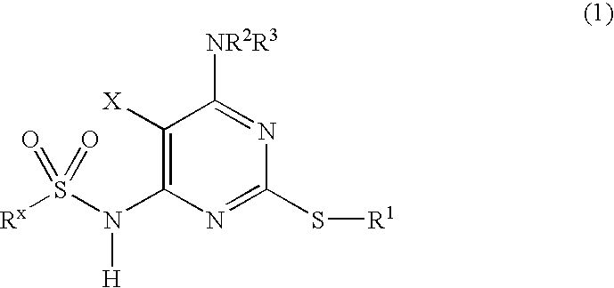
C1([X])=C(N(S([Rx])(=O)=O)[H])N=C(S[R1])N=C1[NR2R3]
